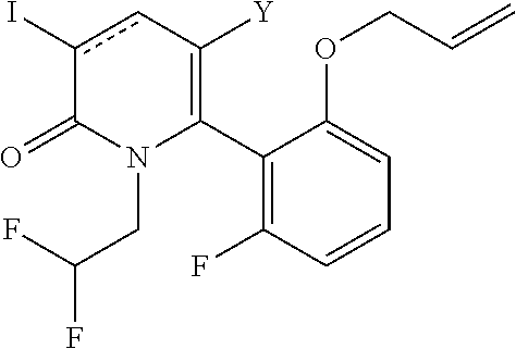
C1(C2=C([Y])cc(I)C(=O)N2CC(F)F)=C(F)C=CC=C1OCC=C
